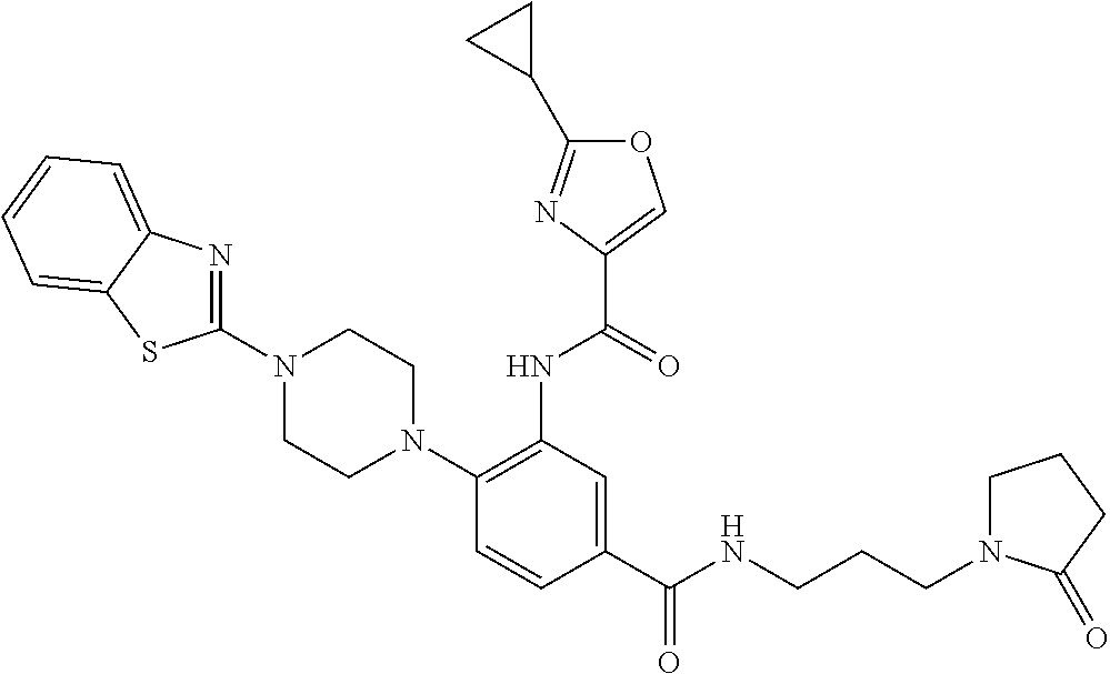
C1(NC(=O)C2=COC(C3CC3)=N2)=C(N2CCN(C3=NC4=CC=CC=C4S3)CC2)C=CC(C(=O)NCCCN2CCCC2=O)=C1
